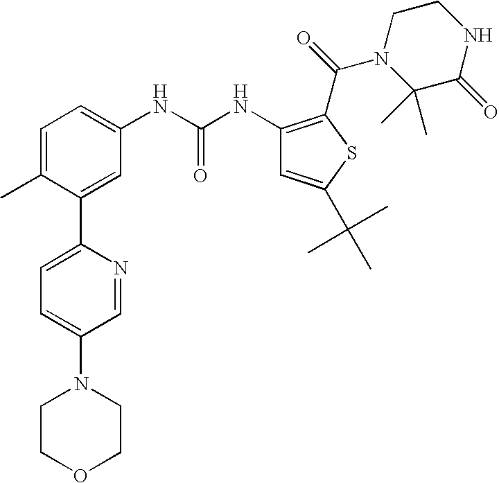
C1=C(C)C(C2=CC=C(N3CCOCC3)C=N2)=CC(NC(=O)NC2=C(C(N3C(C)(C)C(=O)NCC3)=O)SC(C(C)(C)C)=C2)=C1
